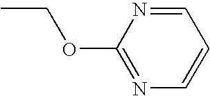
C1(OCC)=NC=CC=N1
